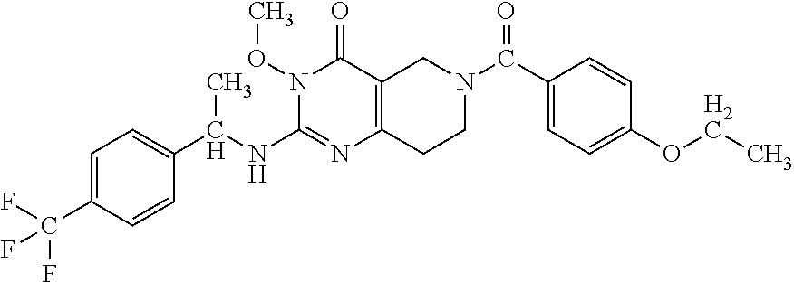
C1=C(C(F)(F)F)C=CC(C(NC2=NC3=C(C(=O)N2OC)CN(C(C2=CC=C(OCC)C=C2)=O)CC3)C)=C1
